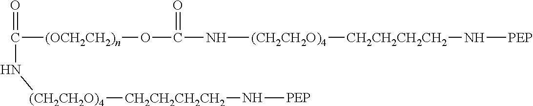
O=C(N[(CH2CH2O)4][CH2CH2CH2CH2]N[PEP])[(OCH2CH2)n]OC(N[(CH2CH2O)4][CH2CH2CH2CH2]N[PEP])=O
